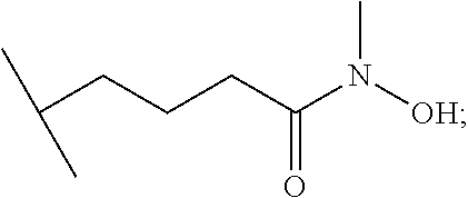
C(CCCC(N([OH])C)=O)(C)C
